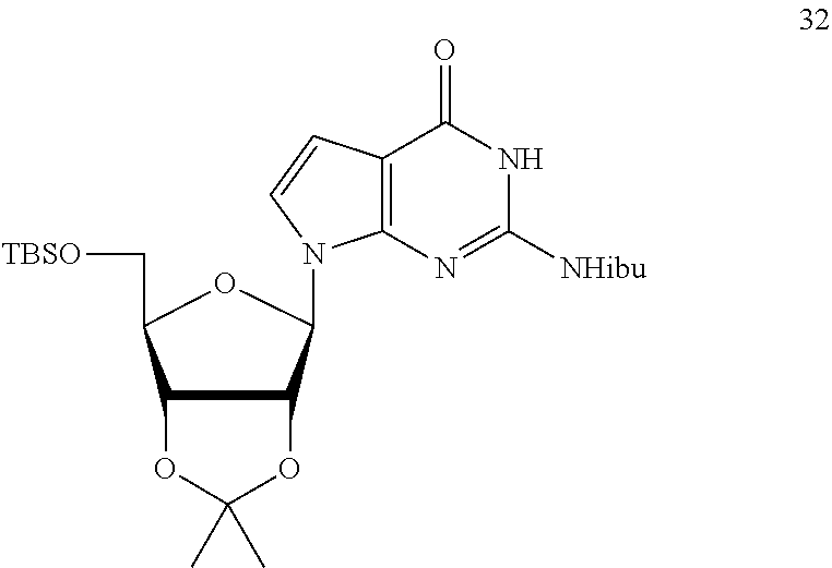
C12C(C(N3C4=C(C(=O)NC([NHibu])=N4)C=C3)OC1C[TBSO])OC(C)(C)O2
